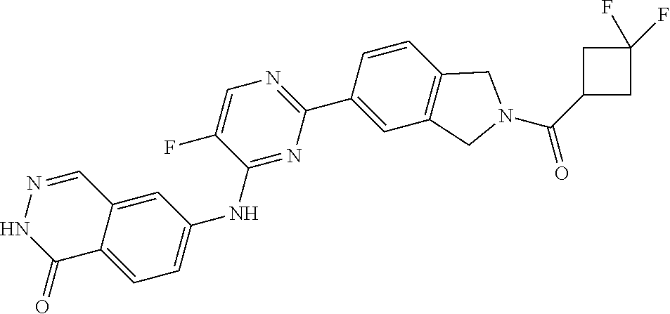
C1C(C(N2CC3=C(C2)C=C(C2=NC=C(F)C(NC4=CC=C5C(=C4)C=NNC5=O)=N2)C=C3)=O)CC1(F)F
